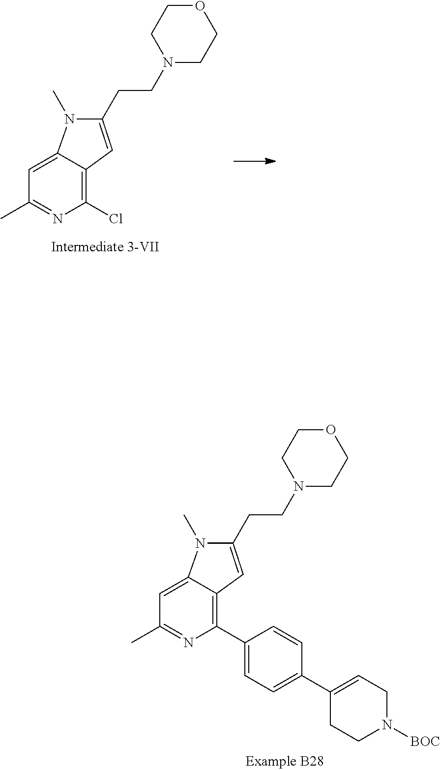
C1(CCN2CCOCC2)=CC2=C(Cl)N=C(C)C=C2N1C.C1(CCN2CCOCC2)=CC2=C(C3=CC=C(C4=CCN([BOC])CC4)C=C3)N=C(C)C=C2N1C
